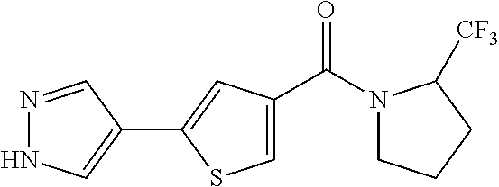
N1(C(C2=CSC(C3=CNN=C3)=C2)=O)CCCC1[CF3]
